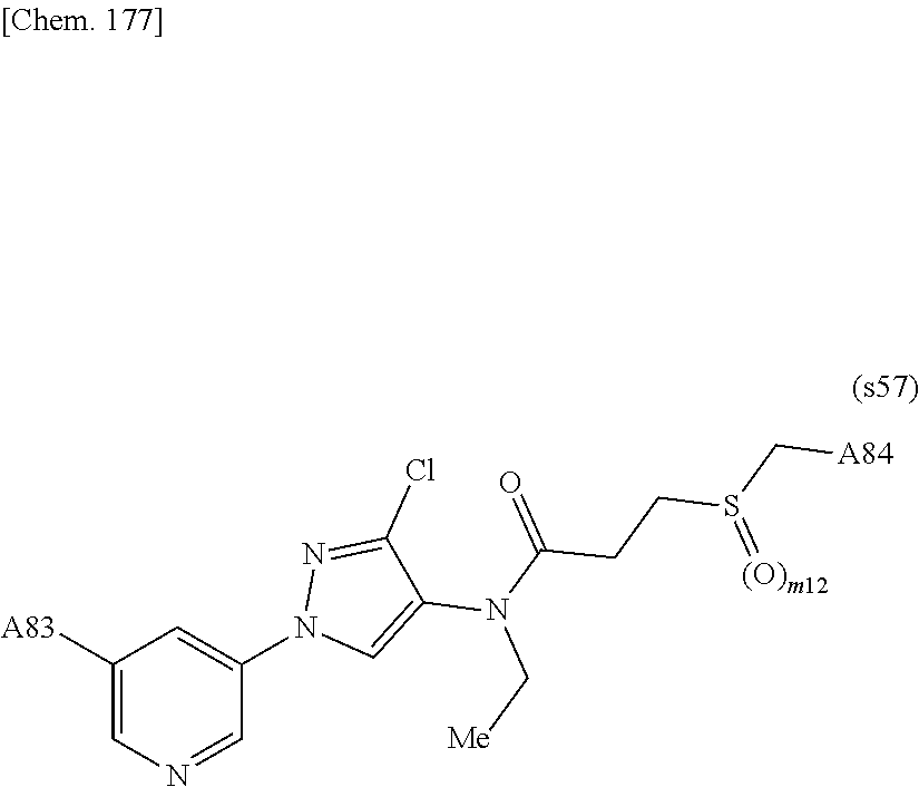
C1=C([A83])C=C(N2C=C(N(C(=O)CCS(C[A84])=[(O)m12])C[Me])C(Cl)=N2)C=N1
